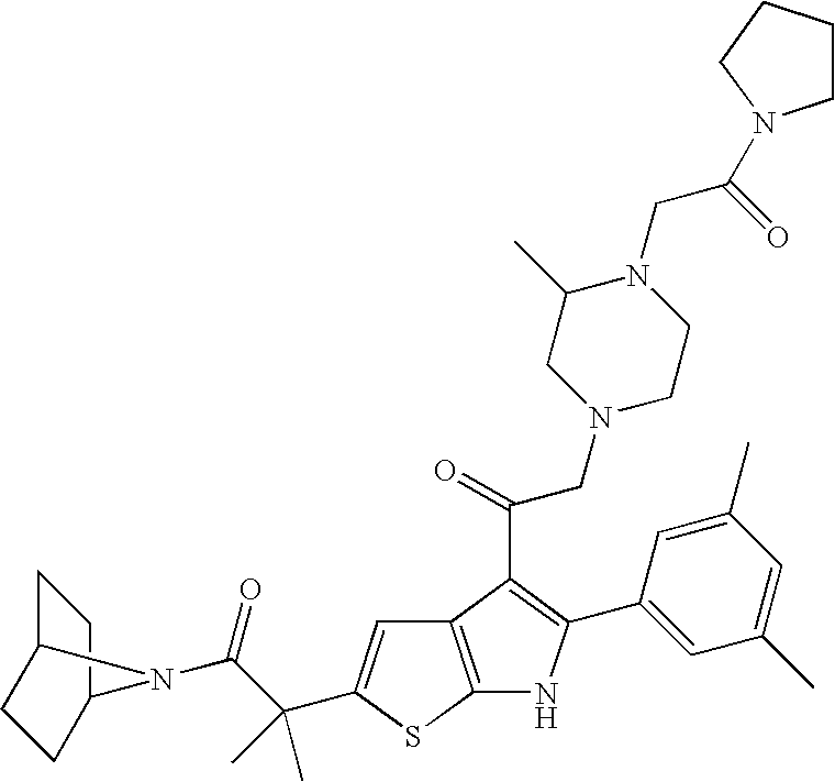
C12=C(SC(C(C(=O)N3C4CCC3CC4)(C)C)=C1)NC(C1=CC(C)=CC(C)=C1)=C2C(=O)CN1CCN(CC(=O)N2CCCC2)C(C)C1
